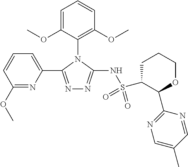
C1(N2C(NS(C3CCCOC3C3=NC=C(C)C=N3)(=O)=O)=NN=C2C2=CC=CC(OC)=N2)=C(OC)C=CC=C1OC
